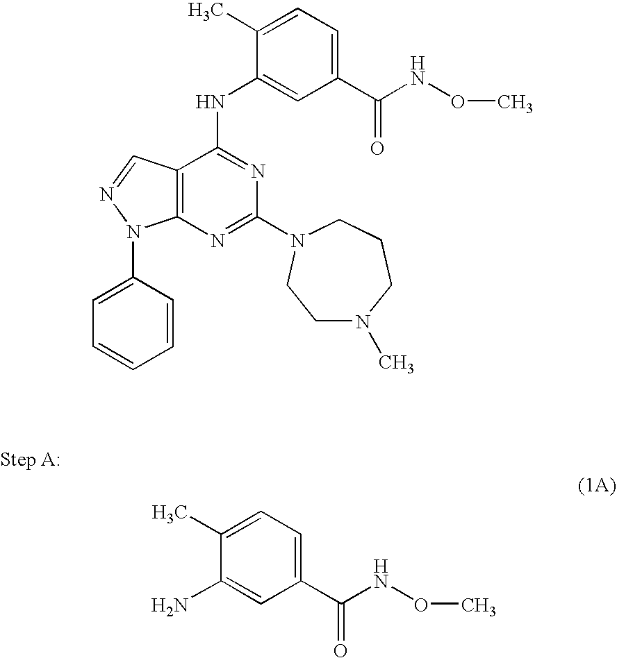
C1(C)=CC=C(C(NOC)=O)C=C1N.C1(C)=CC=C(C(NOC)=O)C=C1NC1=NC(N2CCCN(C)CC2)=NC2=C1C=NN2C1=CC=CC=C1
